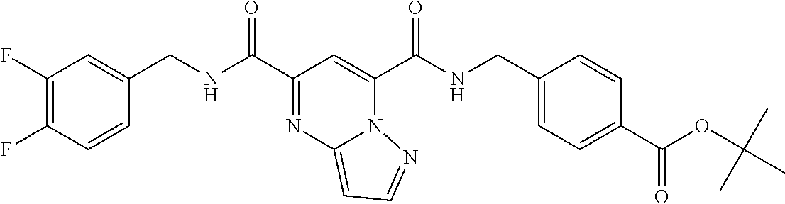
C1(F)=C(F)C=CC(CNC(C2=NC3=CC=NN3C(C(NCC3=CC=C(C(=O)OC(C)(C)C)C=C3)=O)=C2)=O)=C1
